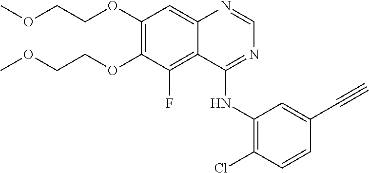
C1(OCCOC)=C(OCCOC)C(F)=C2C(=C1)N=CN=C2NC1=C(Cl)C=CC(C#C)=C1
